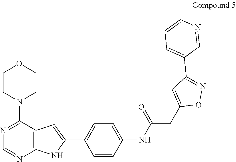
C1(C2=CC=C(NC(CC3=CC(C4=CC=CN=C4)=NO3)=O)C=C2)=CC2=C(N1)N=CN=C2N1CCOCC1
